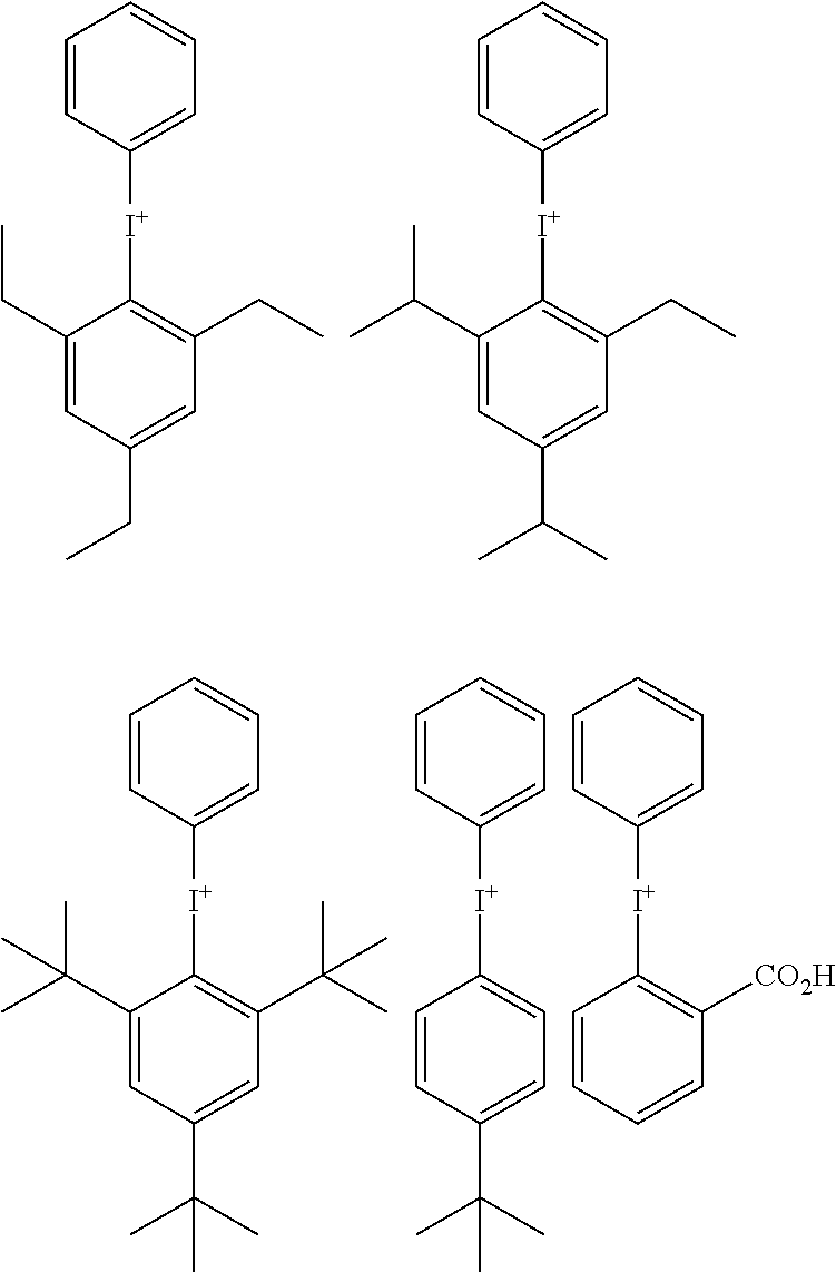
C1([I+]C2=C(CC)C=C(CC)C=C2CC)=CC=CC=C1.C1([I+]C2=C(CC)C=C(C(C)C)C=C2C(C)C)=CC=CC=C1.C1([I+]C2=C(C(C)(C)C)C=C(C(C)(C)C)C=C2C(C)(C)C)=CC=CC=C1.C1([I+]C2=CC=C(C(C)(C)C)C=C2)=CC=CC=C1.C1([I+]C2=C([CO2H])C=CC=C2)=CC=CC=C1
